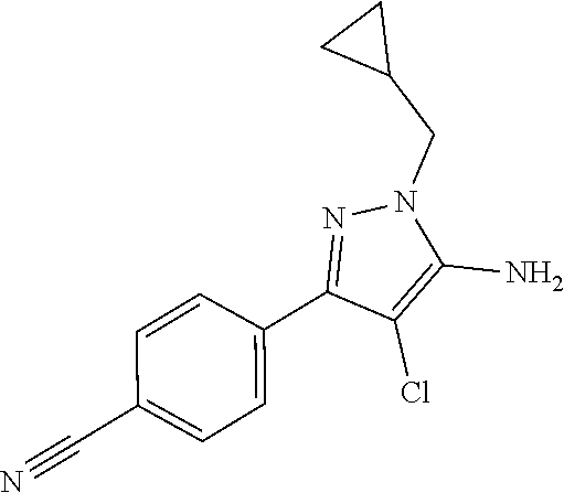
C1(C2=NN(CC3CC3)C(N)=C2Cl)=CC=C(C#N)C=C1
